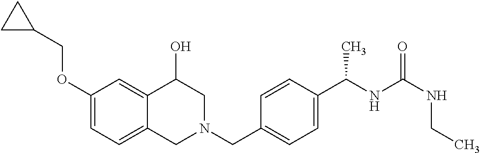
C1(OCC2CC2)=CC=C2C(=C1)C(O)CN(CC1=CC=C(C(NC(=O)NCC)C)C=C1)C2
